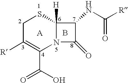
C1([R])=C(C(O)=O)N2C([H])(SC1)C(NC([R])=O)C2=O.[A].B
